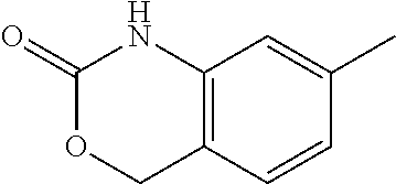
C12=C(C=CC(C)=C1)COC(=O)N2
